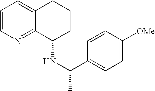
C1=CN=C2C(=C1)CCCC2NC(C1=CC=C([OMe])C=C1)C
